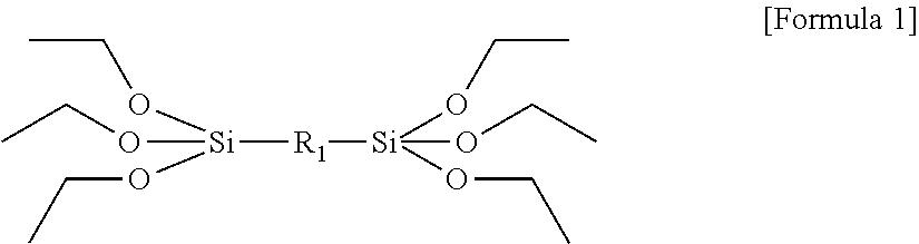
[R1]([Si](OCC)(OCC)OCC)[Si](OCC)(OCC)OCC
